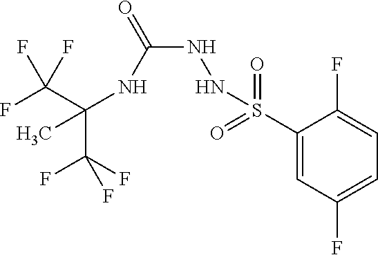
C(C(F)(F)F)(NC(NNS(C1=CC(F)=CC=C1F)(=O)=O)=O)(C)C(F)(F)F
